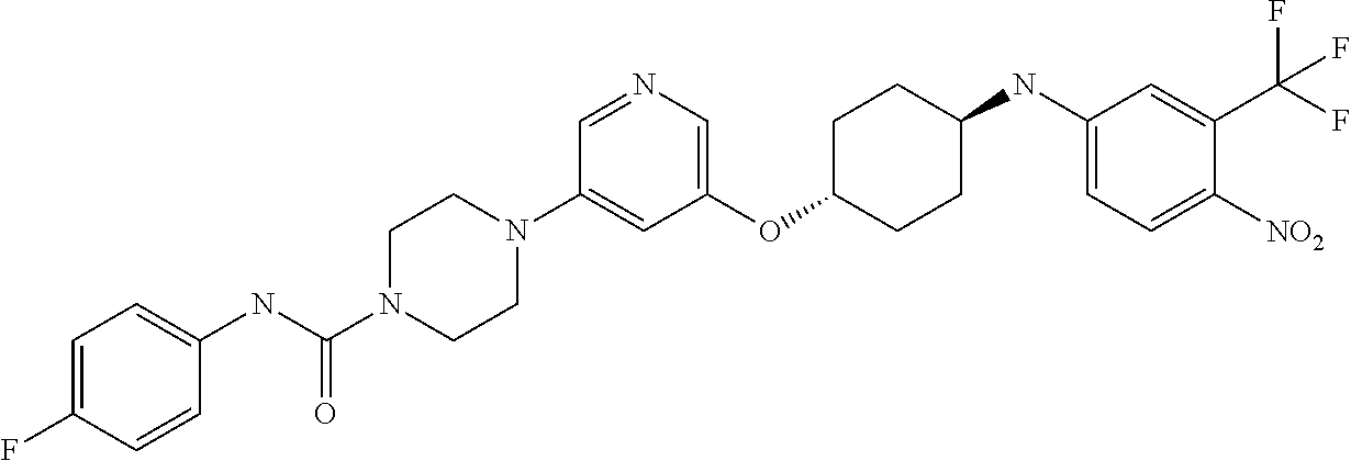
C1(OC2CCC(NC3=CC=C([NO2])C(C(F)(F)F)=C3)CC2)=CN=CC(N2CCN(C(NC3=CC=C(F)C=C3)=O)CC2)=C1
